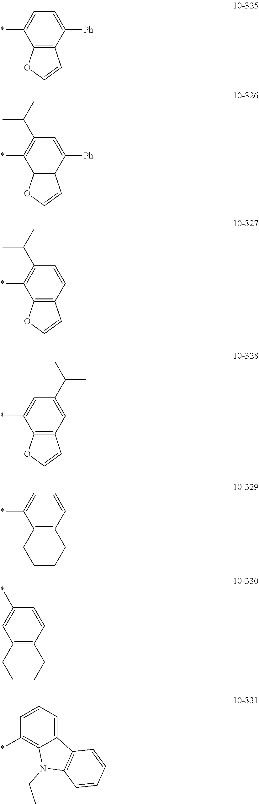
C1=C(*)C2=C(C([Ph])=C1)C=CO2.C1(C(C)C)=C(*)C2=C(C([Ph])=C1)C=CO2.C1(C(C)C)=C(*)C2=C(C=C1)C=CO2.C1=C(*)C2=C(C=C1C(C)C)C=CO2.C1=C(*)C2=C(C=C1)CCCC2.C1(*)=CC2=C(C=C1)CCCC2.C1=CC=C2C(=C1*)N(CC)C1=C2C=CC=C1
